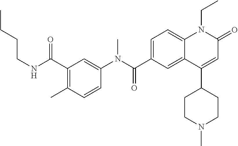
C1(N(C(C2=CC=C3C(=C2)C(C2CCN(C)CC2)=CC(=O)N3CC)=O)C)=CC(C(NCCCC)=O)=C(C)C=C1
